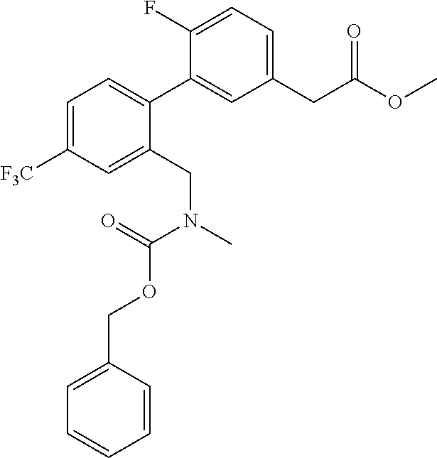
C1(CC(OC)=O)=CC=C(F)C(C2=CC=C([F3C])C=C2CN(C(=O)OCC2=CC=CC=C2)C)=C1
